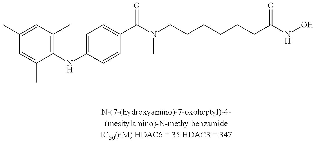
C1(C)=CC(C)=C(NC2=CC=C(C(N(CCCCCCC(NO)=O)C)=O)C=C2)C(C)=C1
